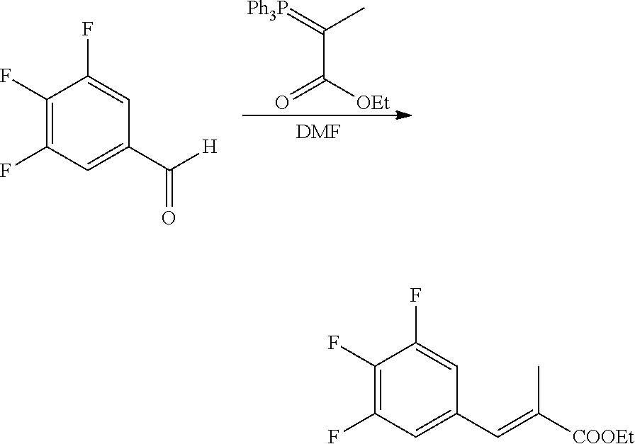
C1(F)=C(F)C=C(C([H])=O)C=C1F.C(C([OEt])=O)(=[Ph3P])C.[DMF].C1(F)=C(F)C=C(C=C([COOEt])C)C=C1F
